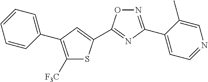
N1=C(C2=CC=NC=C2C)N=C(C2=CC(C3=CC=CC=C3)=C([F3C])S2)O1
